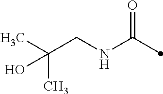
C(CNC(=O)C)(C)(C)O
